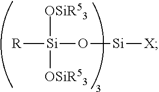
[R][Si](O[Si][X])([OSiR53])[OSiR53]
